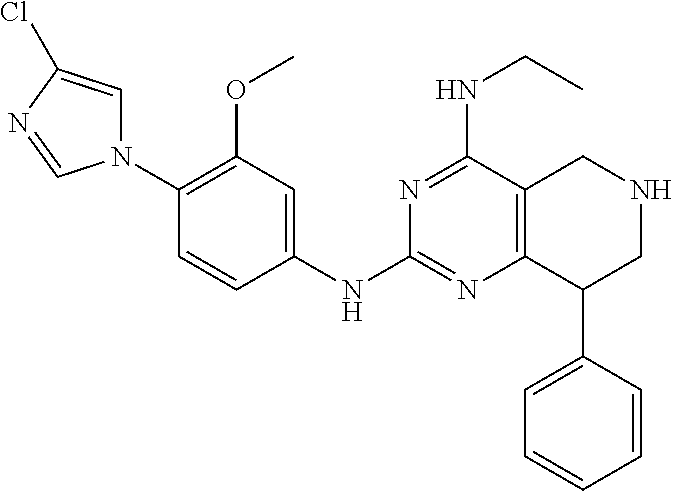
C1(N2C=C(Cl)N=C2)=C(OC)C=C(NC2=NC3=C(C(NCC)=N2)CNCC3C2=CC=CC=C2)C=C1
